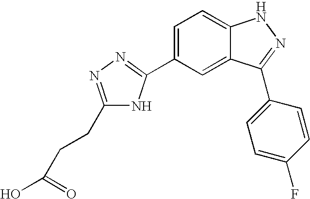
C1(C2=NN=C(CCC(O)=O)N2)=CC=C2C(=C1)C(C1=CC=C(F)C=C1)=NN2
